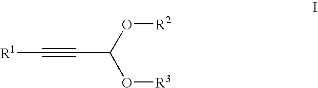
[R1]C#CC(O[R3])O[R2]
